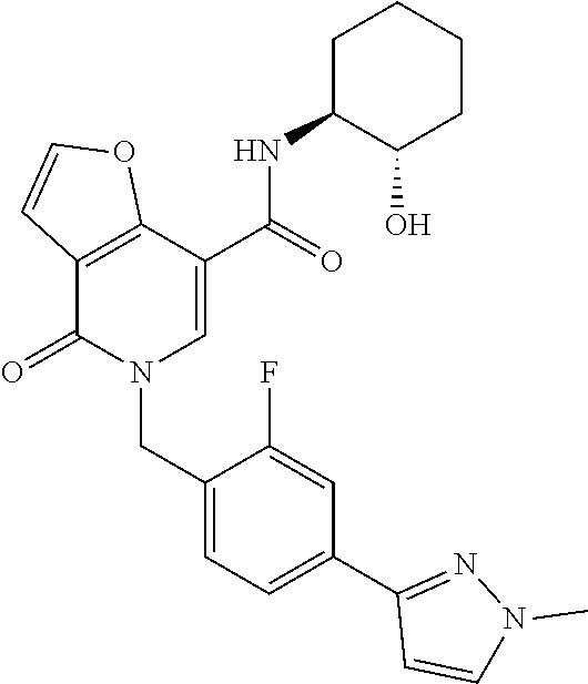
C12=C(C(=O)N(CC3=CC=C(C4=NN(C)C=C4)C=C3F)C=C1C(NC1C(O)CCCC1)=O)C=CO2
